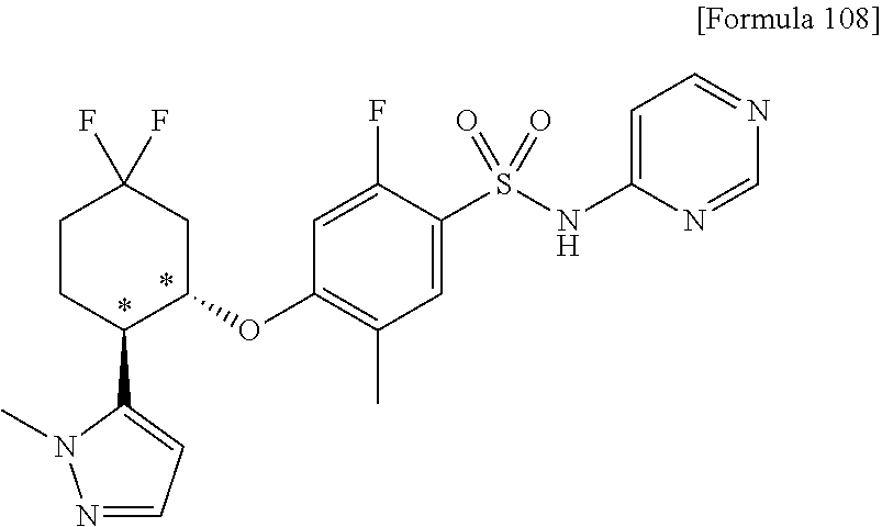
C1(S(NC2=CC=NC=N2)(=O)=O)=CC(C)=C(OC2CC(F)(F)CCC2C2=CC=NN2C)C=C1F
